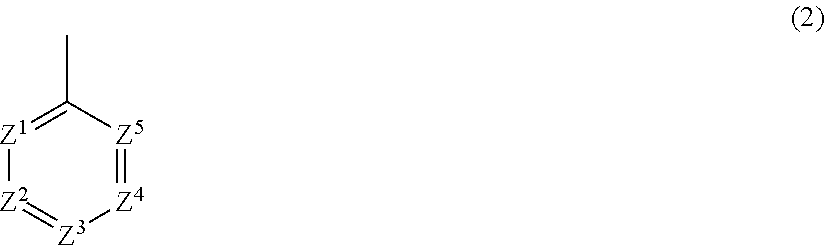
[Z1]1=C(C)[Z5]=[Z4][Z3]=[Z2]1
